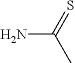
C(C)(=S)N
